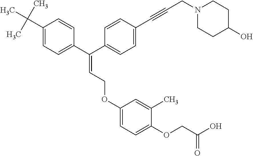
C(=CCOC1=CC=C(OCC(O)=O)C(C)=C1)(C1=CC=C(C(C)(C)C)C=C1)C1=CC=C(C#CCN2CCC(O)CC2)C=C1
